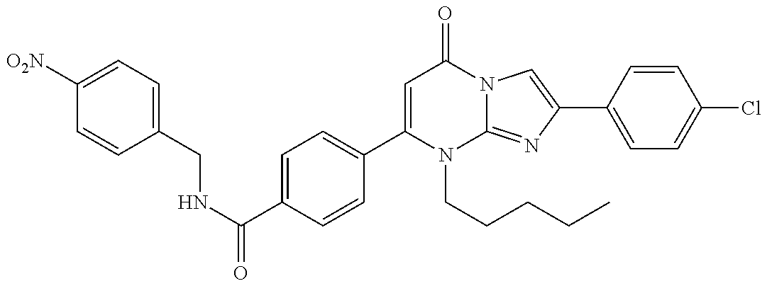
C1(CNC(=O)C2=CC=C(C3=CC(=O)N4C(=NC(C5=CC=C(Cl)C=C5)=C4)N3CCCCC)C=C2)=CC=C([O2N])C=C1
